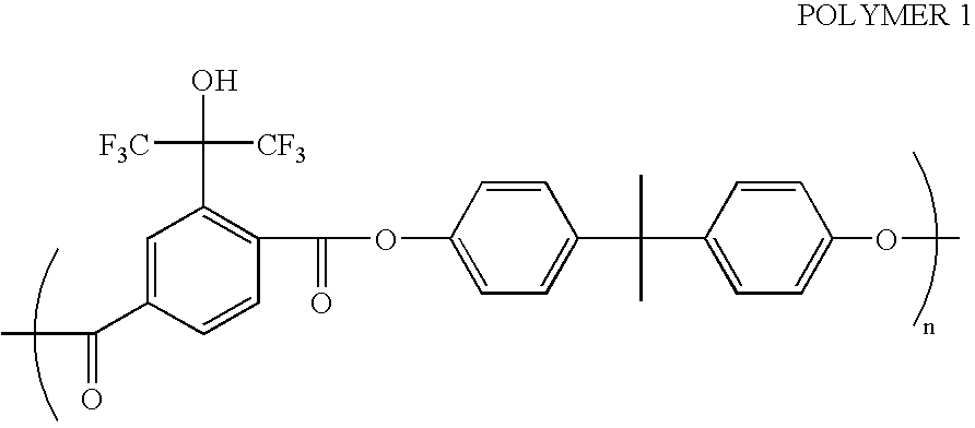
CC(=O)C1=CC(C([CF3])([F3C])O)=C(C(=O)OC2=CC=C(C(C)(C3=CC=C(OC)C=C3)C)C=C2)C=C1
